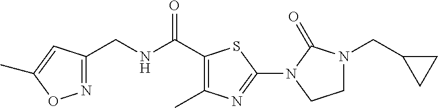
N1=C(CNC(C2=C(C)N=C(N3C(=O)N(CC4CC4)CC3)S2)=O)C=C(C)O1
